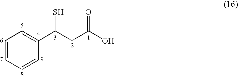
C1=CC=CC(C(CC(O)=O)S)=C1
